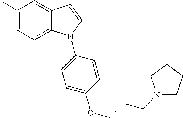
C1(C)=CC=C2C(=C1)C=CN2C1=CC=C(OCCCN2CCCC2)C=C1
